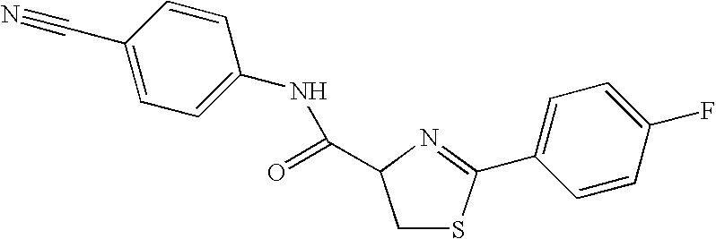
C1(C#N)=CC=C(NC(=O)C2CSC(C3=CC=C(F)C=C3)=N2)C=C1
